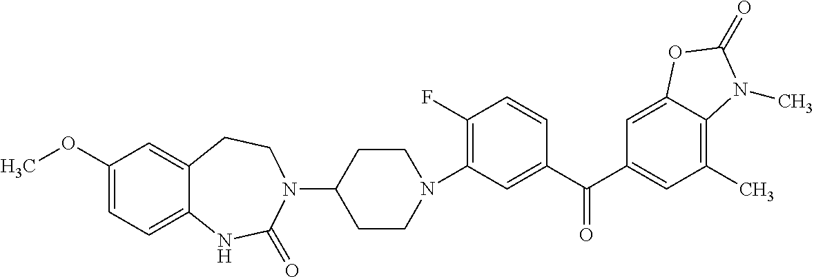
N1(C2=C(F)C=CC(C(C3=CC(C)=C4C(=C3)OC(=O)N4C)=O)=C2)CCC(N2CCC3=CC(OC)=CC=C3NC2=O)CC1
